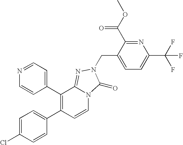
C1(C2=C(C3=CC=C(Cl)C=C3)C=CN3C2=NN(CC2=CC=C(C(F)(F)F)N=C2C(OC)=O)C3=O)=CC=NC=C1
